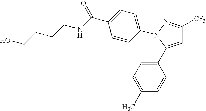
C1=C(C2=CC=C(C)C=C2)N(C2=CC=C(C(=O)NCCCCO)C=C2)N=C1[CF3]
